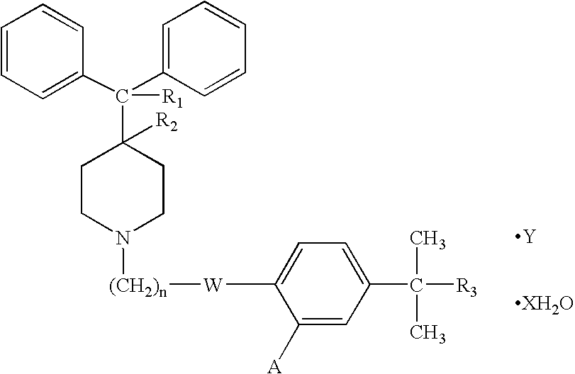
C1CN([(CH2)n][W]C2=CC=C(C([R3])(C)C)C=C2[A])CCC1(C([R1])(C1=CC=CC=C1)C1=CC=CC=C1)[R2].[Y].[XH2O]
